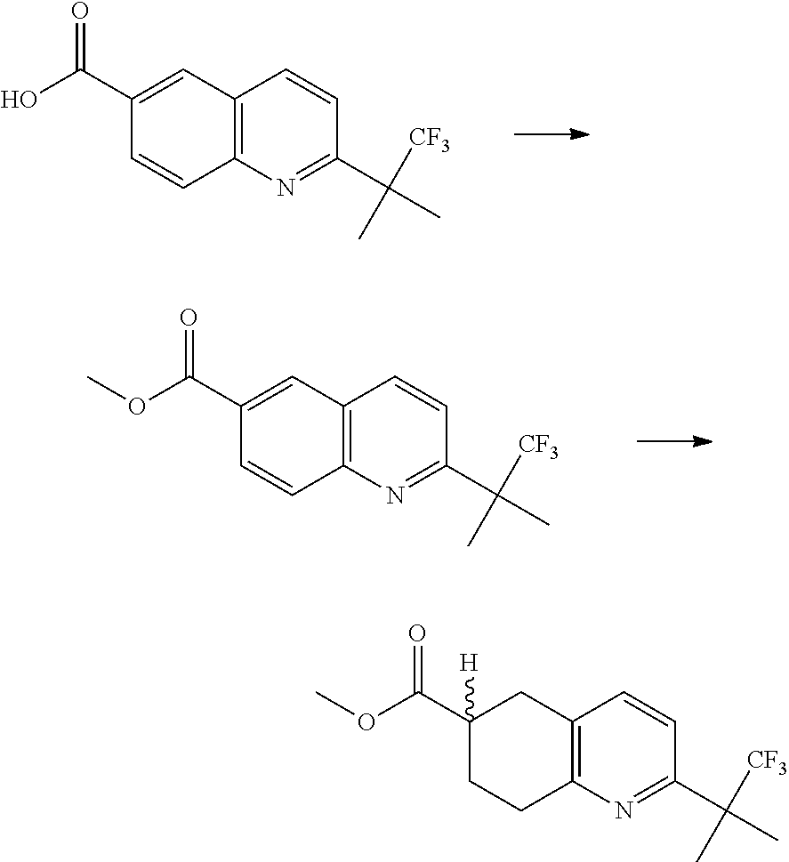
C12=C(N=C(C([CF3])(C)C)C=C1)C=CC(C(OC)=O)=C2.C12=C(N=C(C([CF3])(C)C)C=C1)C=CC(C(O)=O)=C2.C12=C(N=C(C([CF3])(C)C)C=C1)CCC(C(OC)=O)([H])C2
